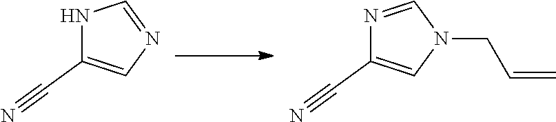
N1C(C#N)=CN=C1.N1=CN(CC=C)C=C1C#N
